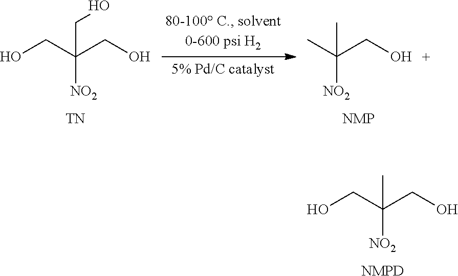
C(C(CO)([NO2])C)O.[NMPD].OCC(CO)([NO2])CO.[TN].CC(CO)([NO2])C
